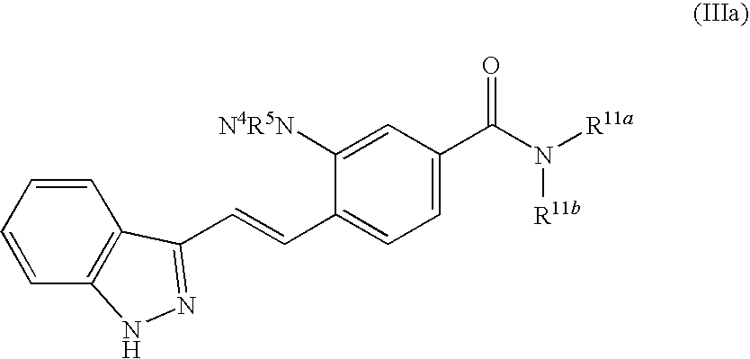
C1=CC=CC2=C1C(C=CC1=CC=C(C(N([R11a])[R11b])=O)C=C1[N4R5N])=NN2
